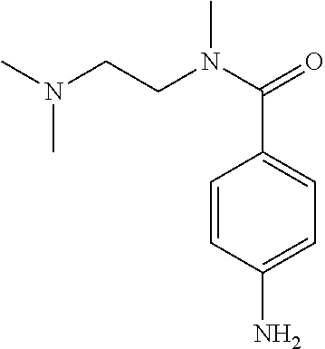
C1=CC(N)=CC=C1C(N(CCN(C)C)C)=O
